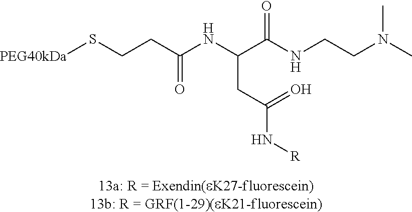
C(CC(=O)N[R])(C(NCCN(C)C)=O)NC(CCS[PEG40kDa])=O
